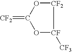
[CF2]1OC(=[CF2])O[CF]1[CF3]
